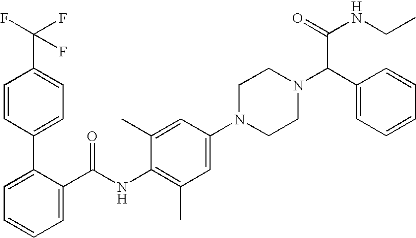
C1=CC(C2=CC=CC=C2C(NC2=C(C)C=C(N3CCN(C(C4=CC=CC=C4)C(NCC)=O)CC3)C=C2C)=O)=CC=C1C(F)(F)F
